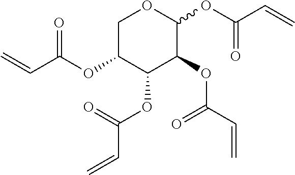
C1C(OC(=O)C=C)C(OC(C=C)=O)C(OC(=O)C=C)C(OC(=O)C=C)O1
